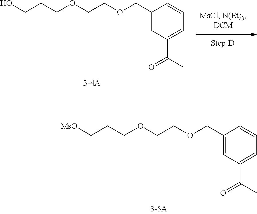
C(C1=CC(C(C)=O)=CC=C1)OCCOCCCO.C(C1=CC(C(C)=O)=CC=C1)OCCOCCC[MsO]
